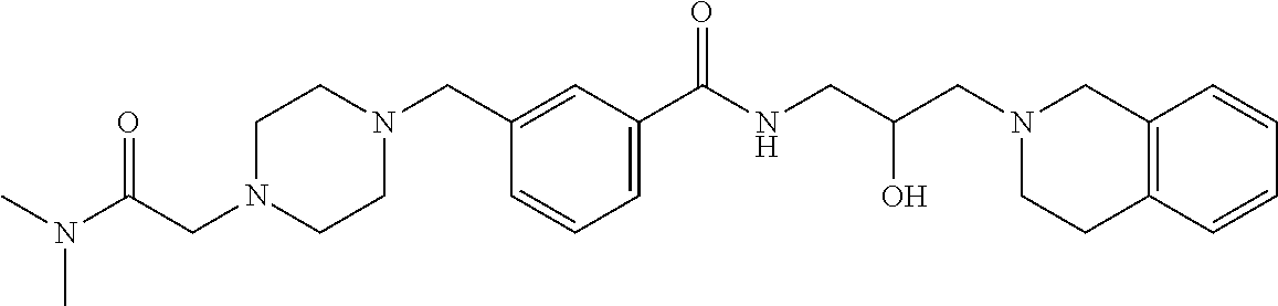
C1(CN2CCN(CC(N(C)C)=O)CC2)=CC(C(NCC(CN2CCC3=C(C2)C=CC=C3)O)=O)=CC=C1
